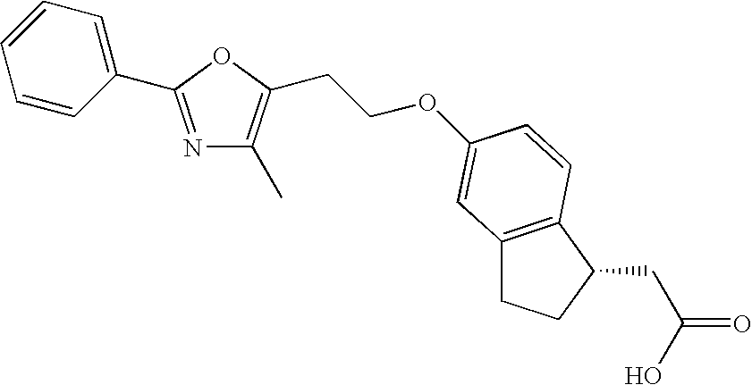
C12=C(C(CC(O)=O)CC1)C=CC(OCCC1=C(C)N=C(C3=CC=CC=C3)O1)=C2
